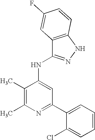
N1=C(C2=CC=CC=C2Cl)C=C(NC2=NNC3=C2C=C(F)C=C3)C(C)=C1C
